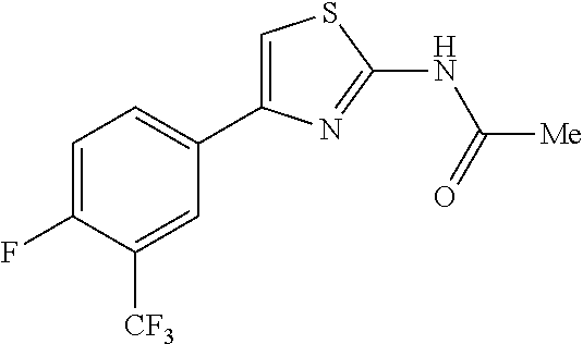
C1=C(F)C([CF3])=CC(C2=CSC(NC([Me])=O)=N2)=C1
